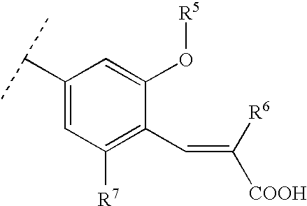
C1(C(C)C)=CC([R7])=C(C=C([COOH])[R6])C(O[R5])=C1
